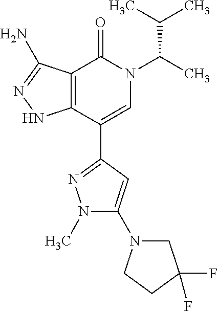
C12=C(C(C3=NN(C)C(N4CC(F)(F)CC4)=C3)=CN(C(C)C(C)C)C1=O)NN=C2N
